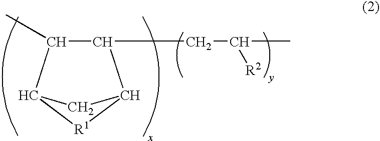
C1(CC([R2])C)C(C)C2[R1]C1C2
